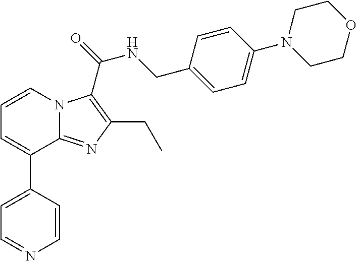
C1=CN2C(=NC(CC)=C2C(=O)NCC2=CC=C(N3CCOCC3)C=C2)C(C2=CC=NC=C2)=C1
